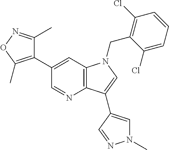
C1(C2=CC3=C(N=C2)C(C2=CN(C)N=C2)=CN3CC2=C(Cl)C=CC=C2Cl)=C(C)ON=C1C
